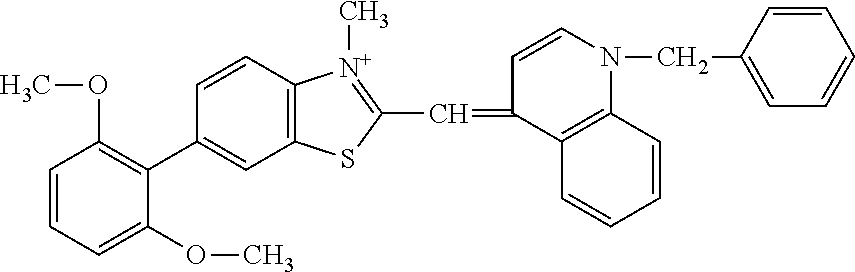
C1=CC=C(OC)C(C2=CC3=C(C=C2)[N+](C)=C(C=C2C4=C(N(CC5=CC=CC=C5)C=C2)C=CC=C4)S3)=C1OC
